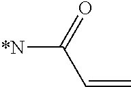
[*N]C(=O)C=C
